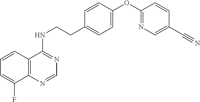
C12=C(N=CN=C1NCCC1=CC=C(OC3=NC=C(C#N)C=C3)C=C1)C(F)=CC=C2
